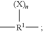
C[R1](C)[(X)n]
